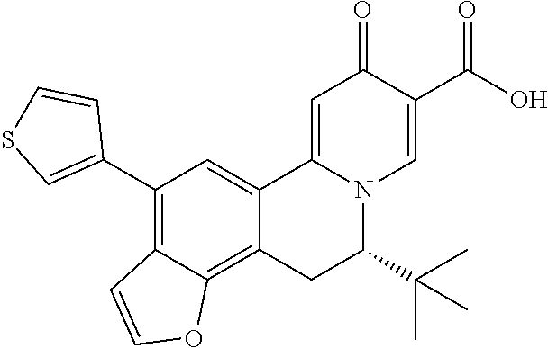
O=C1C(C(O)=O)=CN2C(=C1)C1=CC(C3=CSC=C3)=C3C(=C1CC2C(C)(C)C)OC=C3
